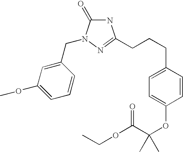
C1(CCCC2=NN(CC3=CC(OC)=CC=C3)C(=O)N2)=CC=C(OC(C(OCC)=O)(C)C)C=C1
